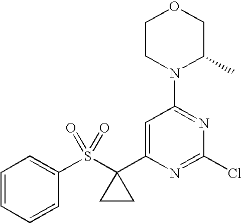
C1=C(C2(S(C3=CC=CC=C3)(=O)=O)CC2)N=C(Cl)N=C1N1CCOCC1C
